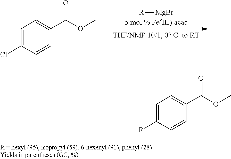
[R][MgBr].C1=C(Cl)C=CC(C(OC)=O)=C1.C1=C([R])C=CC(C(OC)=O)=C1
